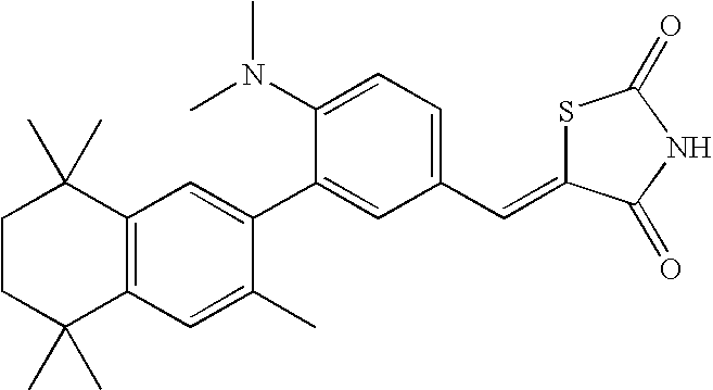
C1CC(C)(C)C2=C(C1(C)C)C=C(C1=CC(C=C3SC(=O)NC3=O)=CC=C1N(C)C)C(C)=C2
